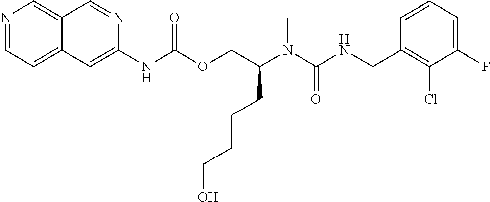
C1=CC(CNC(N(C(COC(NC2=CC3=CC=NC=C3C=N2)=O)CCCCO)C)=O)=C(Cl)C(F)=C1
